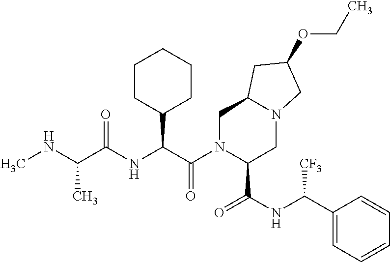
C1CC(C(C(N2C(C(NC(C3=CC=CC=C3)[CF3])=O)CN3C(C2)CC(OCC)C3)=O)NC(C(NC)C)=O)CCC1
